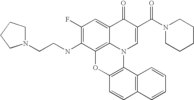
C1(F)=C(NCCN2CCCC2)C2=C3C(=C1)C(=O)C(C(N1CCCCC1)=O)=CN3C1=C(O2)C=CC2=C1C=CC=C2
